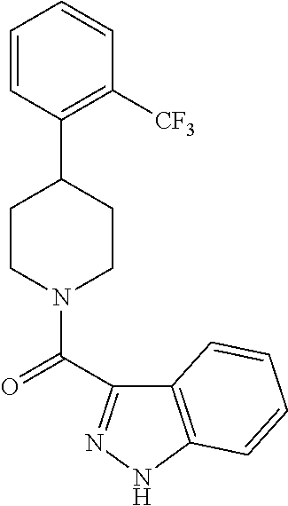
C1=CC(C2CCN(C(=O)C3=NNC4=C3C=CC=C4)CC2)=C([CF3])C=C1
